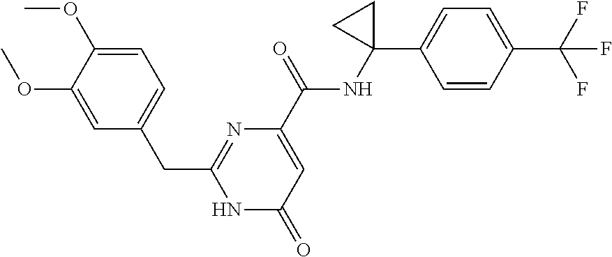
C1(CC2=CC=C(OC)C(OC)=C2)=NC(C(NC2(C3=CC=C(C(F)(F)F)C=C3)CC2)=O)=CC(=O)N1
